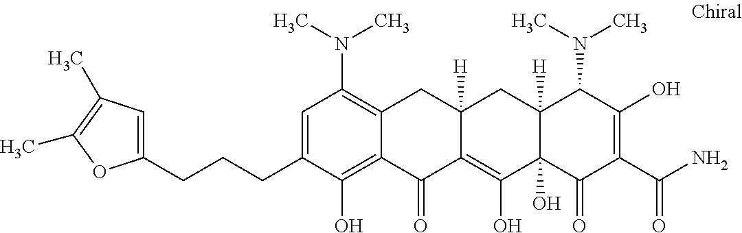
C1=C(CCCC2=CC(C)=C(C)O2)C(O)=C2C(=C1N(C)C)CC1([H])C(=C(O)C3(O)C([H])(C1)C(N(C)C)C(O)=C(C(N)=O)C3=O)C2=O
